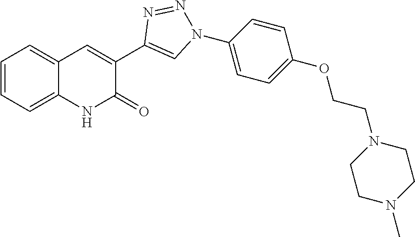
C12=CC=CC=C1C=C(C1=CN(C3=CC=C(OCCN4CCN(C)CC4)C=C3)N=N1)C(=O)N2
